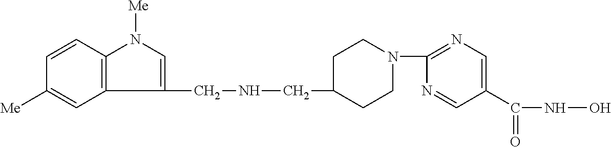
C1CN(C2=NC=C(C(=O)NO)C=N2)CCC1CNCC1=CN([Me])C2=C1C=C([Me])C=C2
